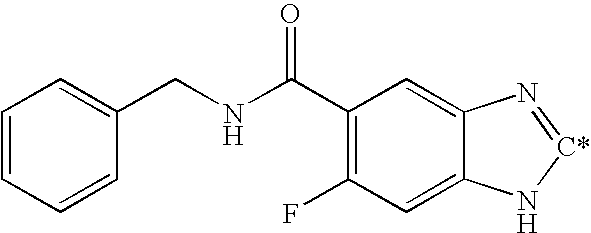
C1(C(NCC2=CC=CC=C2)=O)=C(F)C=C2C(=C1)N=[C*]N2
